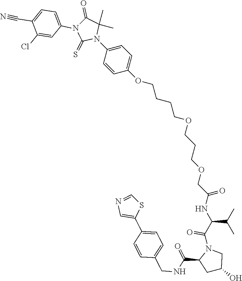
O(CCCCOCCCOCC(NC(C(C)C)C(N1C(C(=O)NCC2=CC=C(C3=CN=CS3)C=C2)CC(O)C1)=O)=O)C1=CC=C(N2C(C)(C)C(=O)N(C3=CC=C(C#N)C(Cl)=C3)C2=S)C=C1
